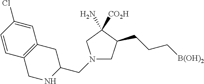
N1(CC2NCC3=C(C2)C=C(Cl)C=C3)CC(CCC[B(OH)2])C(N)([CO2H])C1
